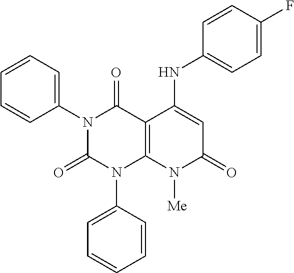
N1(C2=CC=CC=C2)C(=O)N(C2=CC=CC=C2)C2=C(C1=O)C(NC1=CC=C(F)C=C1)=CC(=O)N2[Me]
